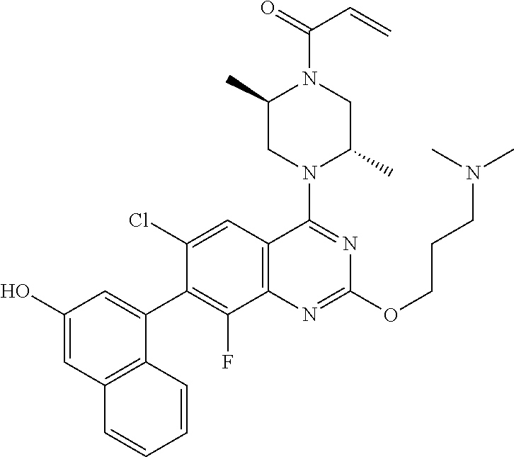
C1(O)=CC2=C(C(C3=C(F)C4=C(C=C3Cl)C(N3C(C)CN(C(=O)C=C)C(C)C3)=NC(OCCCN(C)C)=N4)=C1)C=CC=C2
